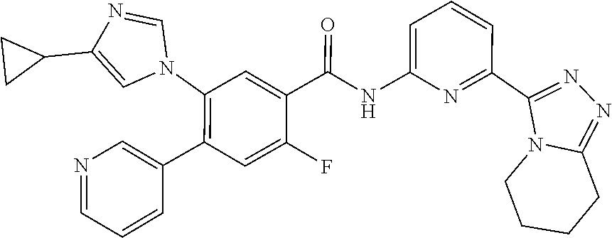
N1(C2=C(C3=CN=CC=C3)C=C(F)C(C(NC3=CC=CC(C4=NN=C5N4CCCC5)=N3)=O)=C2)C=NC(C2CC2)=C1
